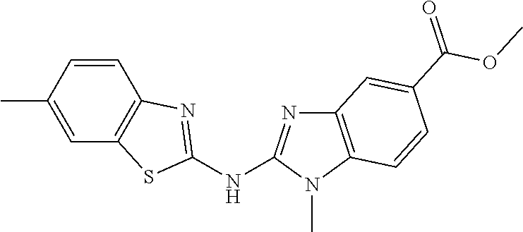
CC1=CC2=C(C=C1)N=C(NC1=NC3=C(N1C)C=CC(C(OC)=O)=C3)S2
